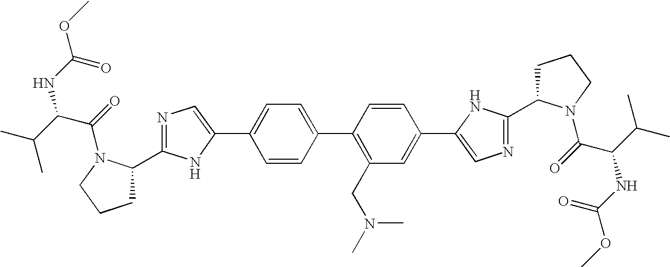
C1=CC(C2=C(CN(C)C)C=C(C3=CN=C(C4CCCN4C(C(C(C)C)NC(=O)OC)=O)N3)C=C2)=CC=C1C1=CN=C(C2CCCN2C(C(NC(=O)OC)C(C)C)=O)N1
